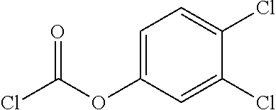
ClC(OC1=CC=C(Cl)C(Cl)=C1)=O
